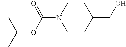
CC(OC(=O)N1CCC(CO)CC1)(C)C
